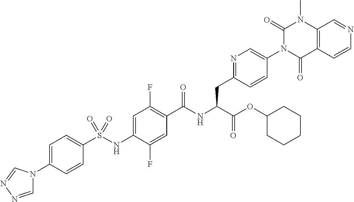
C1=C(N2C=NN=C2)C=CC(S(NC2=CC(F)=C(C(NC(C(OC3CCCCC3)=O)CC3=NC=C(N4C(=O)C5=C(N(C)C4=O)C=NC=C5)C=C3)=O)C=C2F)(=O)=O)=C1
